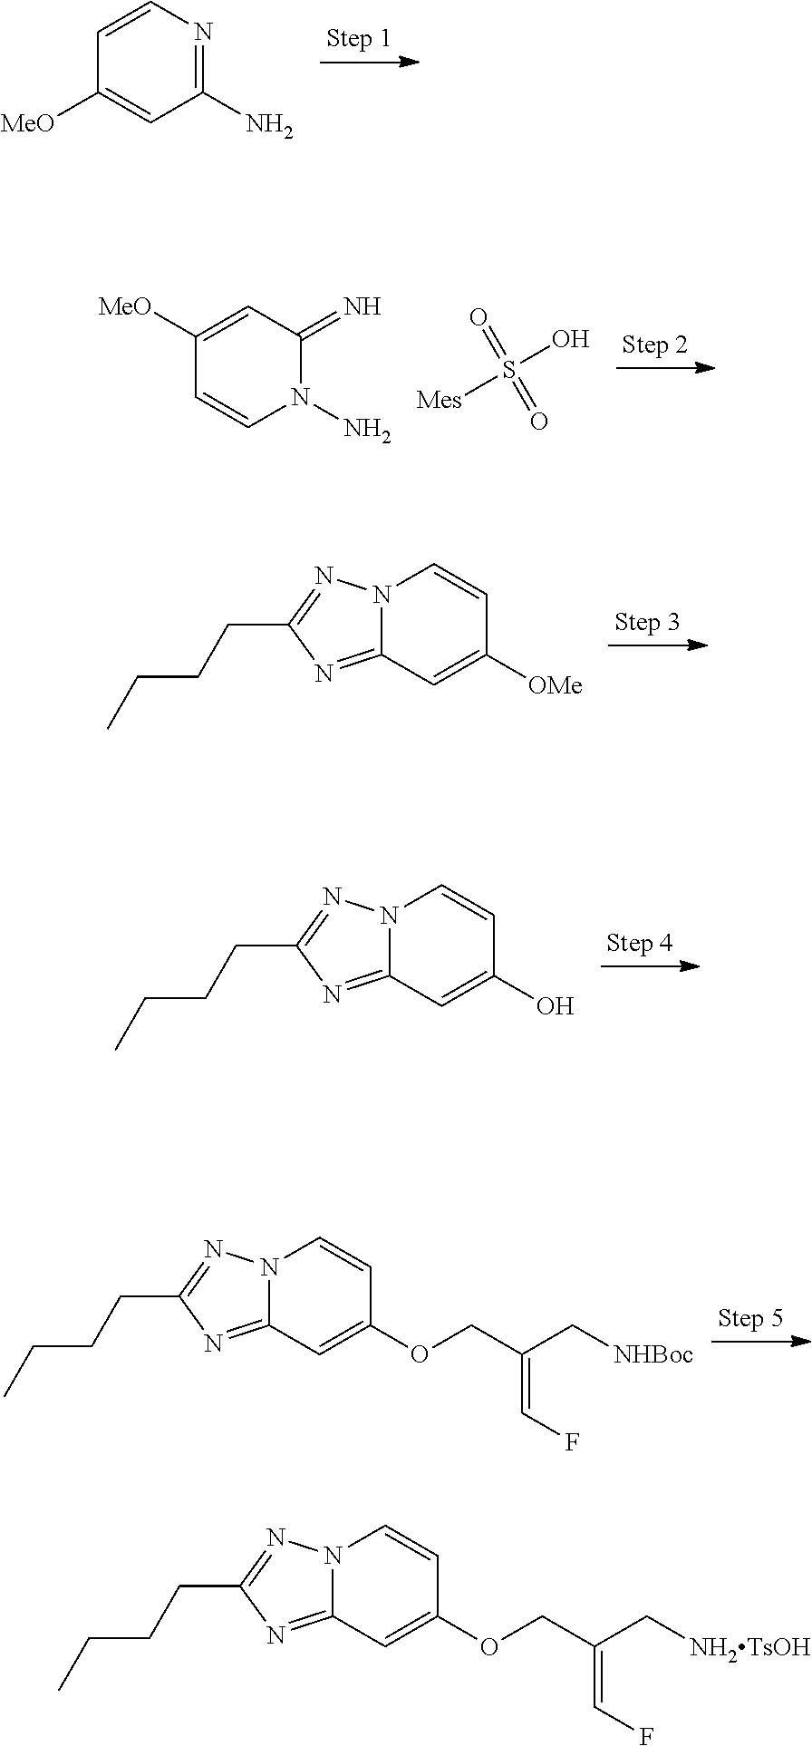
C1=C(OCC(C[NHBoc])=CF)C=CN2C1=NC(CCCC)=N2.C1=CC([MeO])=CC(N)=N1.C1=C([OMe])C=CN2C1=NC(CCCC)=N2.C1=C(O)C=CN2C1=NC(CCCC)=N2.O=S(O)(=O)[Mes].C1=C([MeO])C=CN(N)C1=N.C1=C(OCC(C[NH2TsOH])=CF)C=CN2C1=NC(CCCC)=N2
